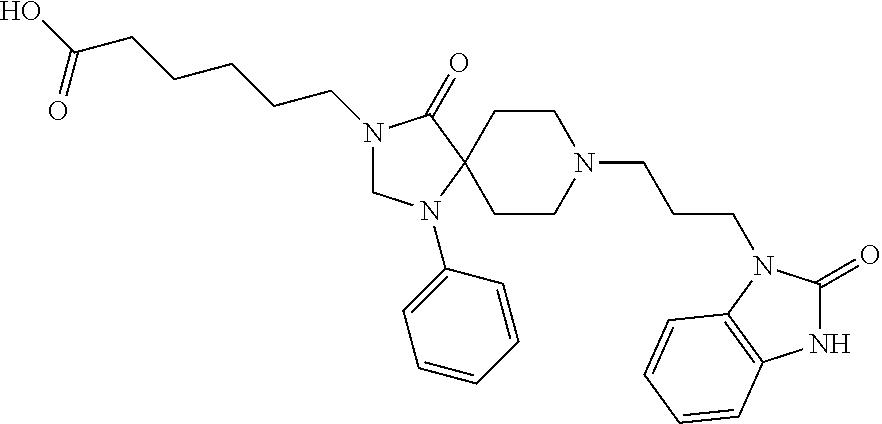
C1N(C2=CC=CC=C2)C2(C(=O)N1CCCCCC(O)=O)CCN(CCCN1C(=O)NC3=C1C=CC=C3)CC2
